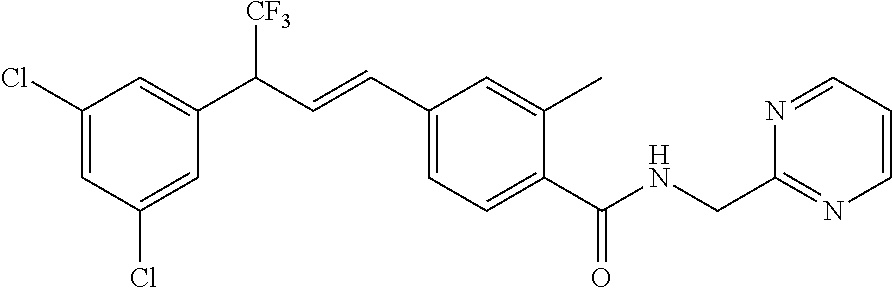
C1(Cl)=CC(C(C=CC2=CC=C(C(NCC3=NC=CC=N3)=O)C(C)=C2)[CF3])=CC(Cl)=C1
